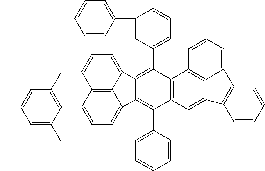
C1(C2=C(C)C=C(C)C=C2C)=CC=C2C3=C1C=CC=C3C1=C(C3=CC=CC(C4=CC=CC=C4)=C3)C3=C(C(C4=CC=CC=C4)=C21)C=C1C2=C3C=CC=C2C2=C1C=CC=C2
